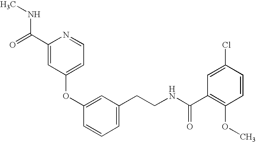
C1(OC2=CC(CCNC(=O)C3=C(OC)C=CC(Cl)=C3)=CC=C2)=CC=NC(C(NC)=O)=C1
